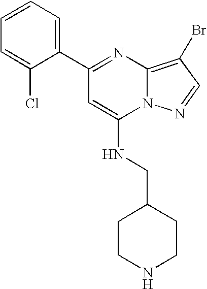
C1(C2=CC=CC=C2Cl)=NC2=C(Br)C=NN2C(NCC2CCNCC2)=C1
